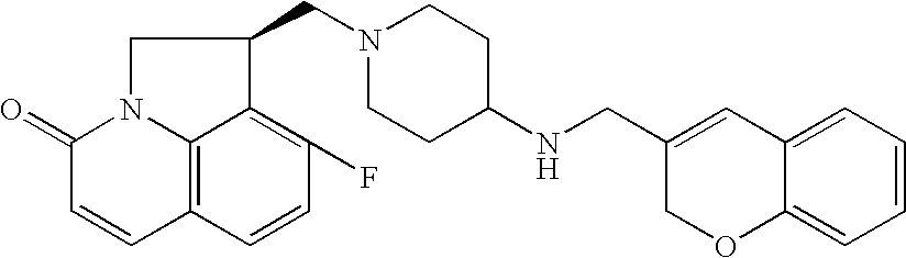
C12=C3C=CC(F)=C1C(CN1CCC(NCC4=CC5=CC=CC=C5OC4)CC1)CN2C(=O)C=C3
